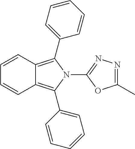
C12=C(C3=CC=CC=C3)N(C3=NN=C(C)O3)C(C3=CC=CC=C3)=C1C=CC=C2
